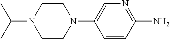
C1=CC(N)=NC=C1N1CCN(C(C)C)CC1
